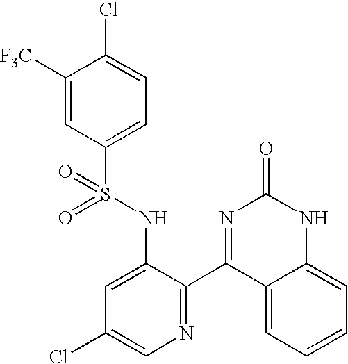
C1([F3C])=CC(S(NC2=CC(Cl)=CN=C2C2=NC(=O)NC3=CC=CC=C23)(=O)=O)=CC=C1Cl
